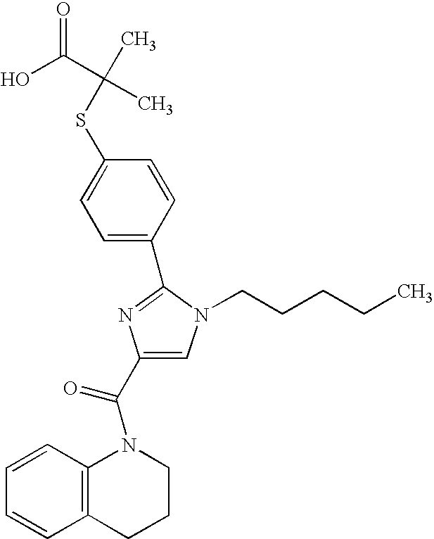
S(C1=CC=C(C2=NC(C(=O)N3C4=C(CCC3)C=CC=C4)=CN2CCCCC)C=C1)C(C)(C(O)=O)C
